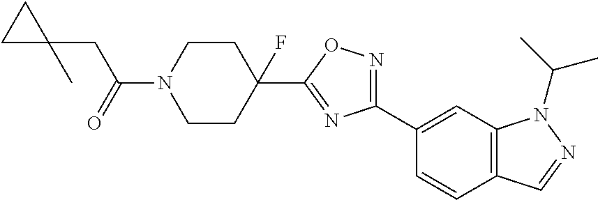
C(N1CCC(C2=NC(C3=CC4=C(C=C3)C=NN4C(C)C)=NO2)(F)CC1)(=O)CC1(C)CC1
